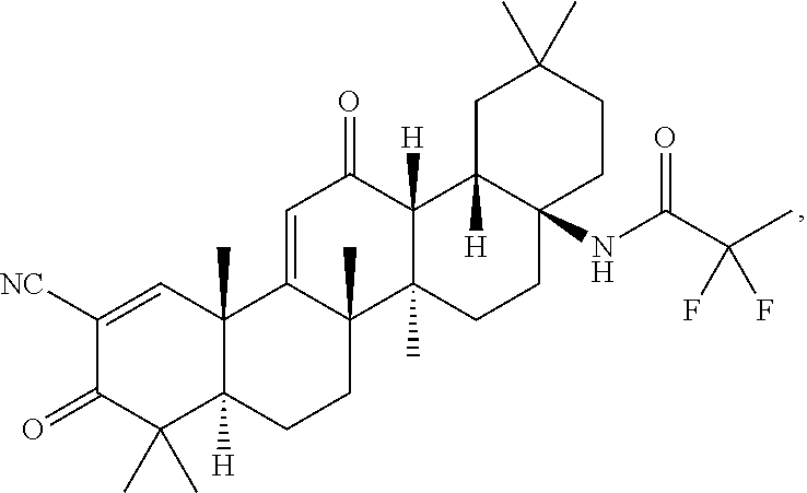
C1([NC])=CC2(C)C([H])(C(C)(C)C1=O)CCC1(C)C2=CC(=O)C2([H])C1(C)CCC1(NC(C(C)(F)F)=O)CCC(C)(C)CC12[H]
